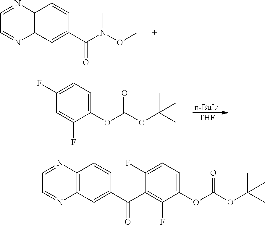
C12=C(C=C(C(N(OC)C)=O)C=C1)N=CC=N2.[n-BuLi].[THF].C1(F)=CC=C(OC(OC(C)(C)C)=O)C(F)=C1.C1(F)=CC=C(OC(OC(C)(C)C)=O)C(F)=C1C(=O)C1=CC2=C(C=C1)N=CC=N2
